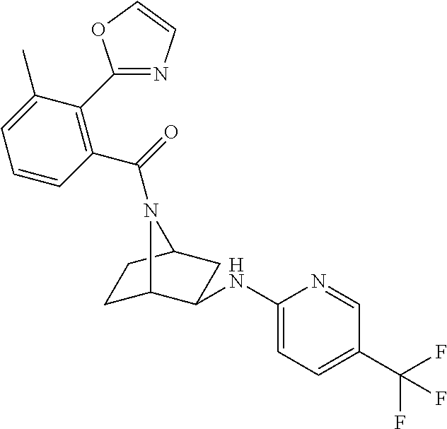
C1C2C(NC3=CC=C(C(F)(F)F)C=N3)CC(C1)N2C(=O)C1=C(C2=NC=CO2)C(C)=CC=C1
